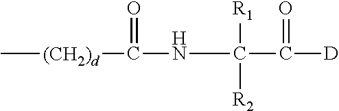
C[(CH2)d]C(NC(C([D])=O)([R1])[R2])=O
